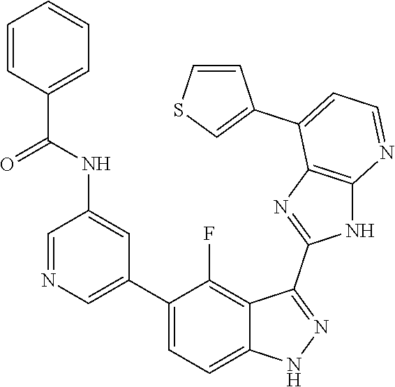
C1=NC=C(C2=CC=C3C(=C2F)C(C2=NC4=C(N2)N=CC=C4C2=CSC=C2)=NN3)C=C1NC(C1=CC=CC=C1)=O
